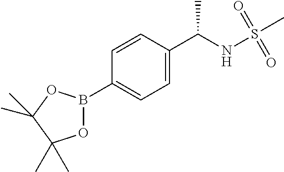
C1=CC(C(NS(=O)(C)=O)C)=CC=C1B1OC(C)(C)C(C)(C)O1
